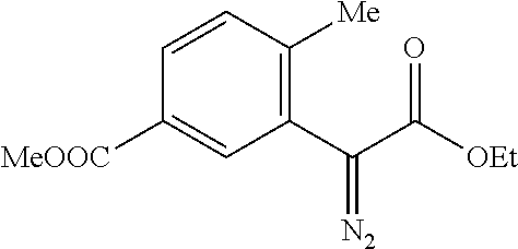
C1(C(C([OEt])=O)=[N2])=C([Me])C=CC([MeOOC])=C1
